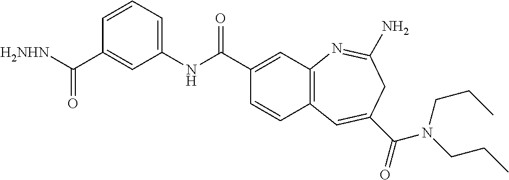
C1=CC(C([H2NHN])=O)=CC(NC(C2=CC3=C(C=C2)C=C(C(=O)N(CCC)CCC)CC(N)=N3)=O)=C1
